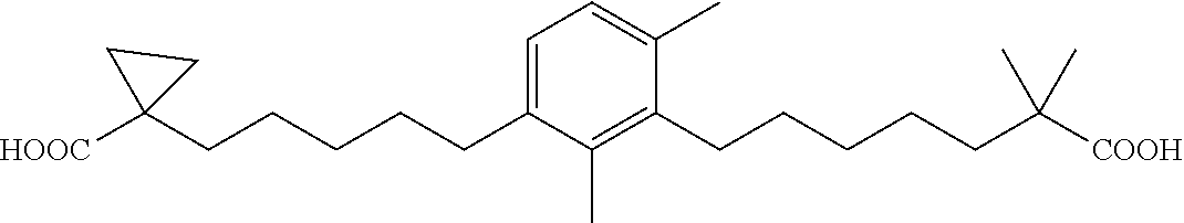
C1=C(C)C(CCCCCC(C)(C)[COOH])=C(C)C(CCCCCC2([HOOC])CC2)=C1
